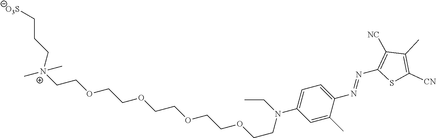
C1=C(C)C(N=NC2=C([NC])C(C)=C([CN])S2)=CC=C1N(CC)CCOCCOCCOCCOCC[N+](CCC[O3S])(C)C
